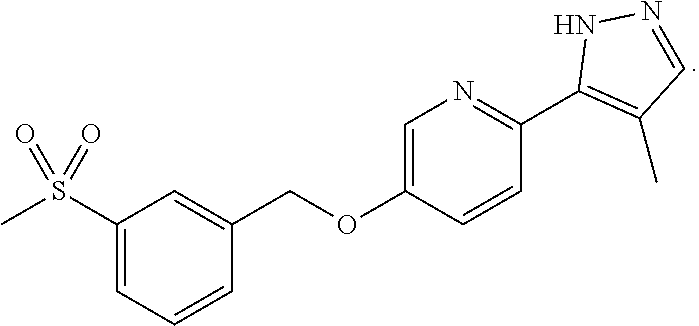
C1(COC2=CN=C(C3=C(C)C=NN3)C=C2)=CC(S(=O)(C)=O)=CC=C1
